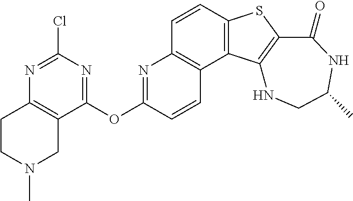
C1=CC2=C(C3=C1N=C(OC1=NC(Cl)=NC4=C1CN(C)CC4)C=C3)C1=C(S2)C(=O)NC(C)CN1
